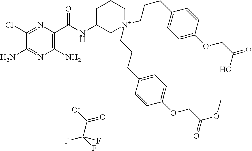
C1(N)=C(C(NC2C[N+](CCCC3=CC=C(OCC(=O)O)C=C3)(CCCC3=CC=C(OCC(OC)=O)C=C3)CCC2)=O)N=C(Cl)C(N)=N1.[O-]C(=O)C(F)(F)F
